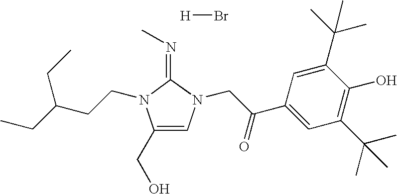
C1(CO)=CN(CC(C2=CC(C(C)(C)C)=C(O)C(C(C)(C)C)=C2)=O)C(=NC)N1CCC(CC)CC.[H]Br
